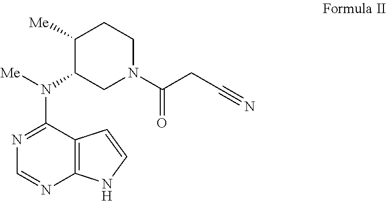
N1=C(N([Me])C2C([Me])CCN(C(CC#N)=O)C2)C2=C(N=C1)NC=C2
